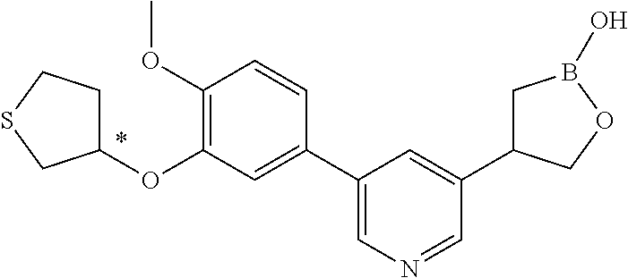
C1(C2=CC(OC3CCSC3)=C(OC)C=C2)=CN=CC(C2CB(O)OC2)=C1
